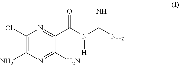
C1(Cl)=C(N)N=C(N)C(C(N(C(N)=N)[H])=O)=N1
